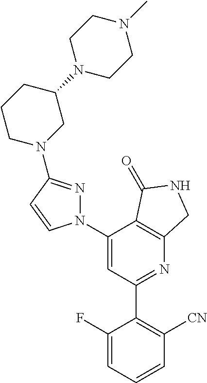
C1(C2=C([CN])C=CC=C2F)=NC2=C(C(N3N=C(N4CC(N5CCN(C)CC5)CCC4)C=C3)=C1)C(=O)NC2
